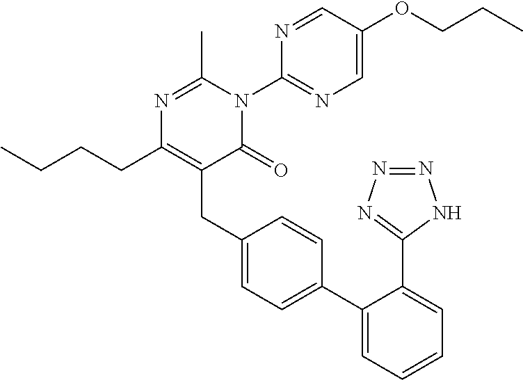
CCCCC1=C(CC2=CC=C(C3=CC=CC=C3C3=NN=NN3)C=C2)C(=O)N(C2=NC=C(OCCC)C=N2)C(C)=N1
